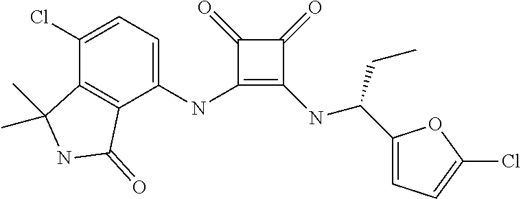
C1(NC2=CC=C(Cl)C3=C2C(=O)NC3(C)C)=C(NC(C2=CC=C(Cl)O2)CC)C(=O)C1=O
